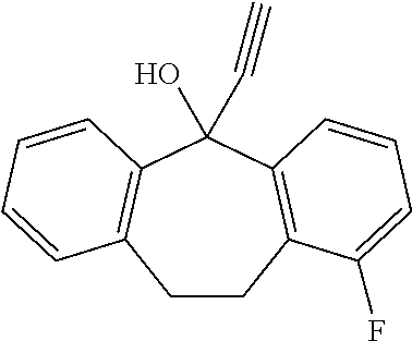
C1CC2=C(C(O)(C#C)C3=C1C=CC=C3)C=CC=C2F
